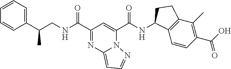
C1(C(=O)NCC(C2=CC=CC=C2)C)=NC2=CC=NN2C(C(=O)NC2C3=C(C(C)=C(C(O)=O)C=C3)CC2)=C1
